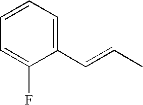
C1=CC=C(C=CC)C(F)=C1
